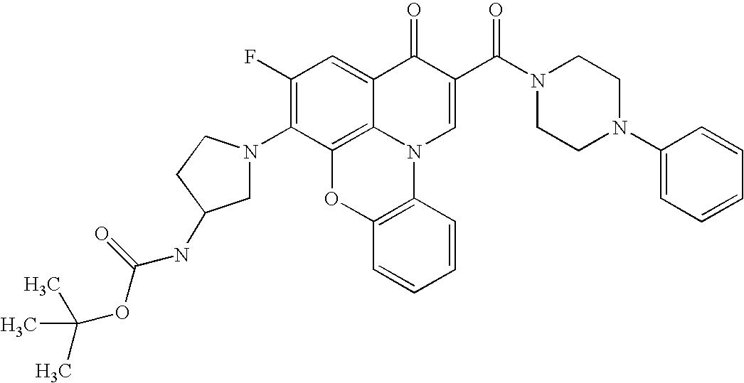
C1(F)=C(N2CC(NC(OC(C)(C)C)=O)CC2)C2=C3C(=C1)C(=O)C(C(N1CCN(C4=CC=CC=C4)CC1)=O)=CN3C1=C(O2)C=CC=C1
